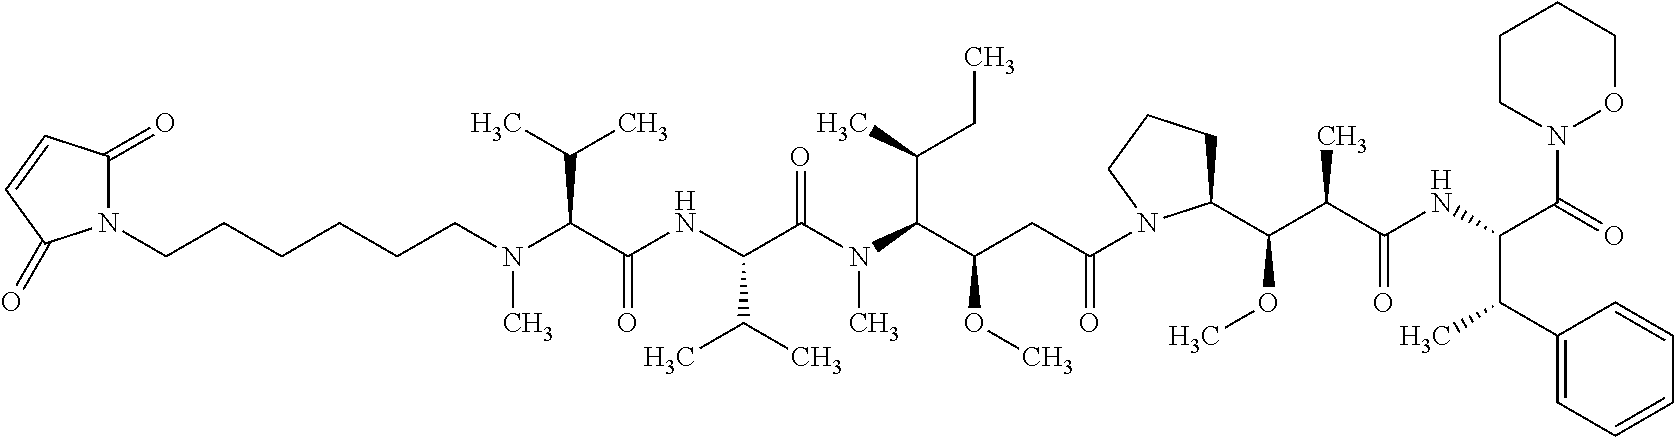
C(CCCCN(C(C(NC(C(N(C(C(CC(=O)N1C(C(C(C(NC(C(=O)N2OCCCC2)C(C2=CC=CC=C2)C)=O)C)OC)CCC1)OC)C(C)CC)C)=O)C(C)C)=O)C(C)C)C)CN1C(=O)C=CC1=O
